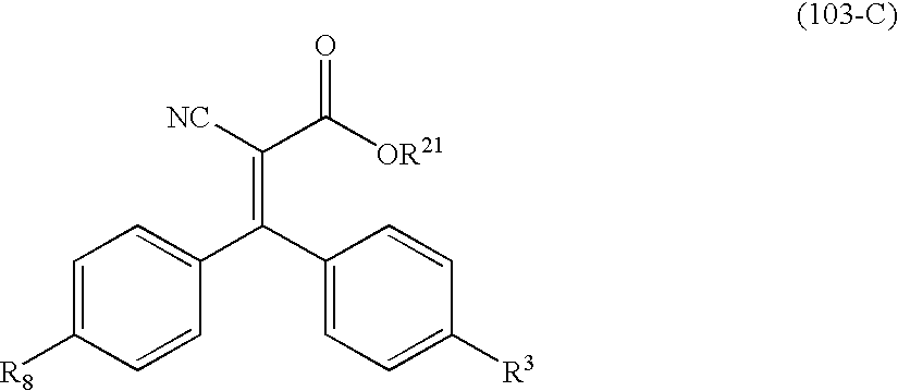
C1=C([R8])C=CC(C(C2=CC=C([R3])C=C2)=C([NC])C([OR21])=O)=C1
